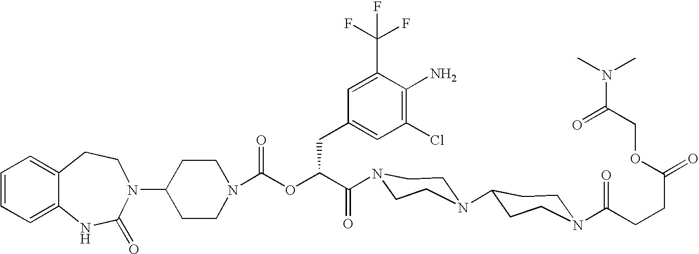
C12=CC=CC=C1NC(=O)N(C1CCN(C(OC(C(=O)N3CCN(C4CCN(C(CCC(=O)OCC(N(C)C)=O)=O)CC4)CC3)CC3=CC(Cl)=C(N)C(C(F)(F)F)=C3)=O)CC1)CC2
